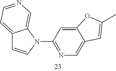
C12=CC=NC=C1N(C1=NC=C3C(=C1)OC(C)=C3)C=C2
